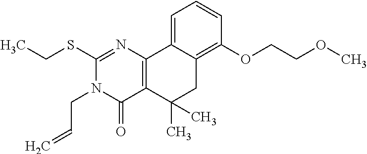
C1(SCC)=NC2=C(C(=O)N1CC=C)C(C)(C)CC1=C(OCCOC)C=CC=C21
